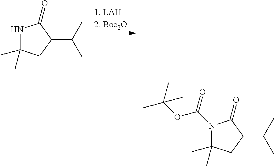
N1C(C)(C)CC(C(C)C)C1=O.N1(C(OC(C)(C)C)=O)C(C)(C)CC(C(C)C)C1=O
